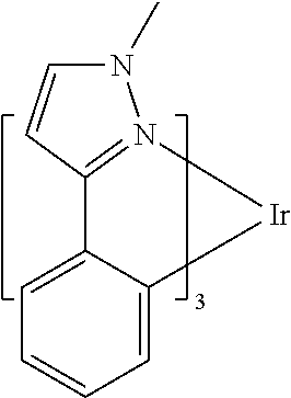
C1=CC2=N(N1C)[Ir]C1=CC=CC=C21
